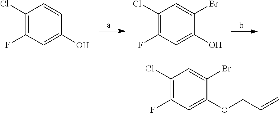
C1(Cl)=C(F)C=C(O)C=C1.C1(Cl)=C(F)C=C(O)C(Br)=C1.C1(Cl)=C(F)C=C(OCC=C)C(Br)=C1
